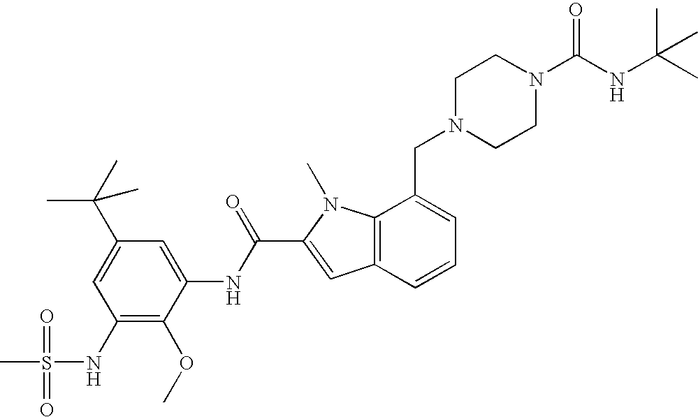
CS(=O)(=O)NC1=C(OC)C(NC(=O)C2=CC3=C(N2C)C(CN2CCN(C(NC(C)(C)C)=O)CC2)=CC=C3)=CC(C(C)(C)C)=C1
